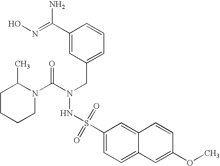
C1(C(=NO)N)=CC(CN(C(=O)N2CCCCC2C)NS(C2=CC=C3C(=C2)C=CC(OC)=C3)(=O)=O)=CC=C1
